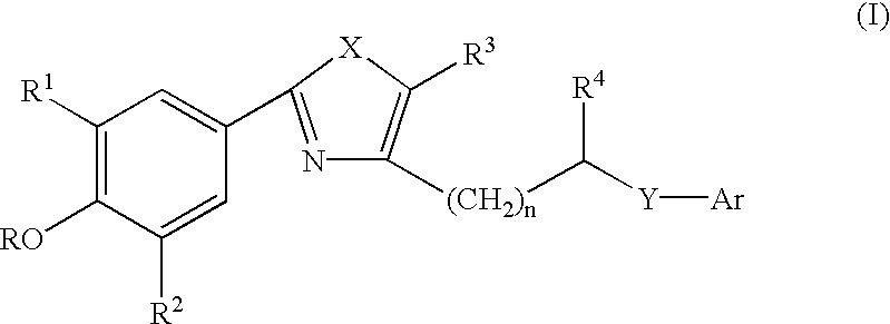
C1([R1])=C([RO])C([R2])=CC(C2=NC([(CH2)n]C([Y][Ar])[R4])=C([R3])[X]2)=C1
